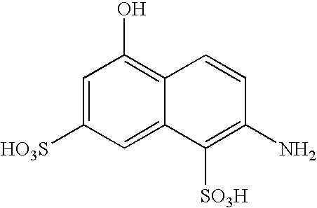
C1=C([HO3S])C=C2C(=C1O)C=CC(N)=C2[SO3H]
